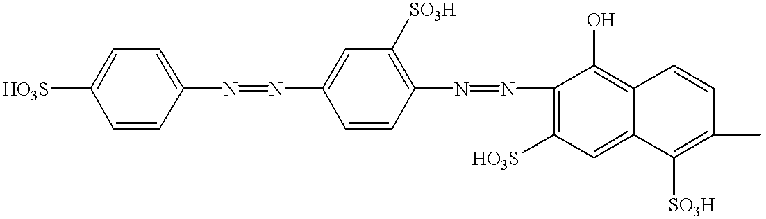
C1=CC(N=NC2=C([HO3S])C=C3C(=C2O)C=CC(C)=C3[SO3H])=C([SO3H])C=C1N=NC1=CC=C([HO3S])C=C1
